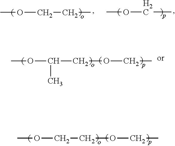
COCC.COCCC.COC(COCC)C.COCCOCC
